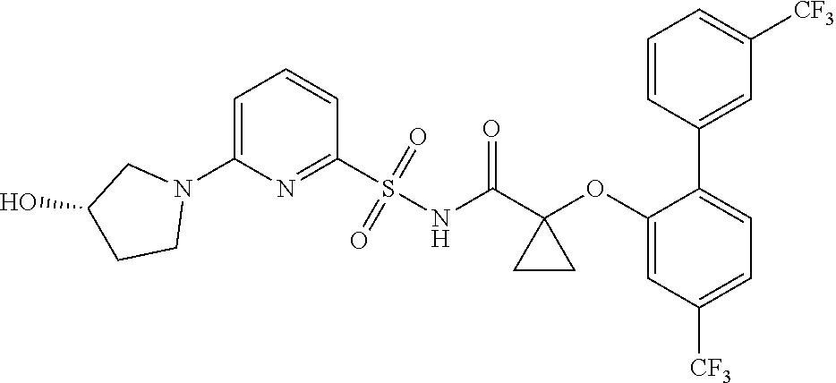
C1=C(N2CC(O)CC2)N=C(S(NC(C2(OC3=CC([CF3])=CC=C3C3=CC([CF3])=CC=C3)CC2)=O)(=O)=O)C=C1
